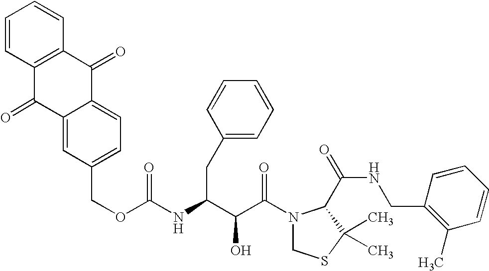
O(C(NC(C(C(N1CSC(C)(C)C1C(NCC1=C(C)C=CC=C1)=O)=O)O)CC1=CC=CC=C1)=O)CC1=CC=C2C(=C1)C(=O)C1=C(C2=O)C=CC=C1
